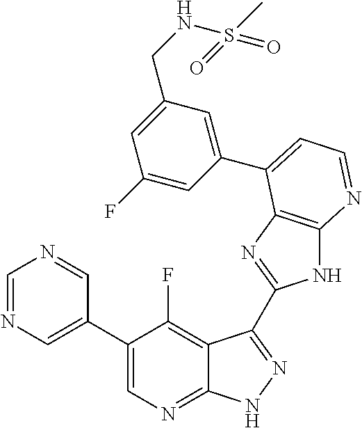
C1=NC=C(C2=CN=C3C(=C2F)C(C2=NC4=C(N2)N=CC=C4C2=CC(CNS(C)(=O)=O)=CC(F)=C2)=NN3)C=N1
